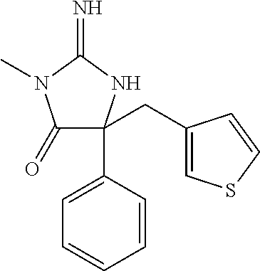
C1(=O)C(CC2=CSC=C2)(C2=CC=CC=C2)NC(=N)N1C
